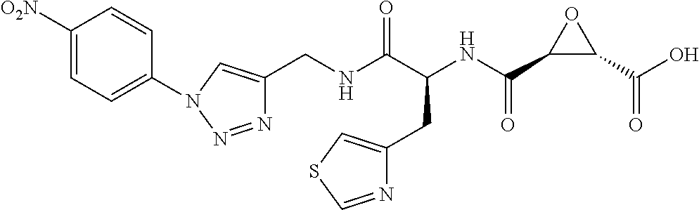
N1=NN(C2=CC=C([O2N])C=C2)C=C1CNC(C(NC(C1C(C(O)=O)O1)=O)CC1=CSC=N1)=O
